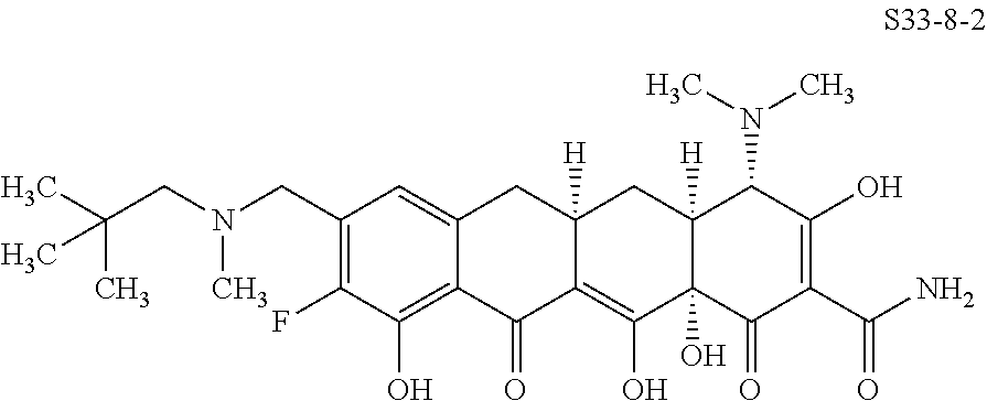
C1(CN(CC(C)(C)C)C)=C(F)C(O)=C2C(=C1)CC1([H])C(=C(O)C3(O)C([H])(C1)C(N(C)C)C(O)=C(C(N)=O)C3=O)C2=O
